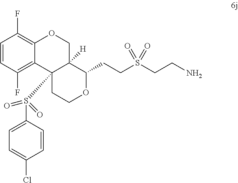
C1=CC(F)=C2C(=C1F)OCC1([H])C2(S(C2=CC=C(Cl)C=C2)(=O)=O)CCOC1CCS(CCN)(=O)=O
